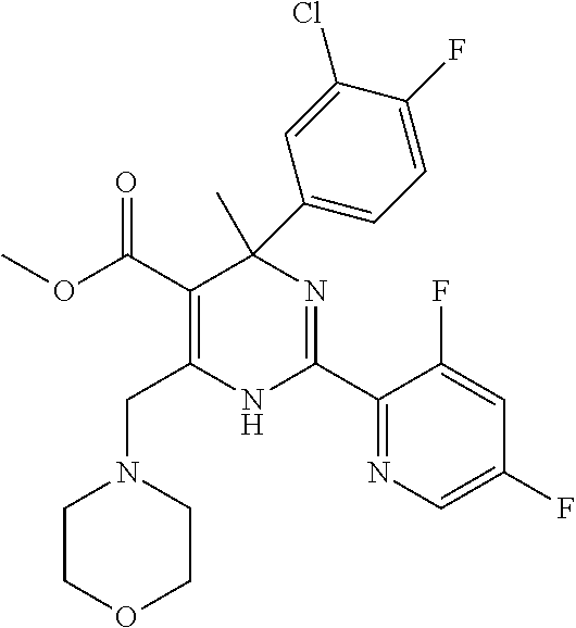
C(C1=C(CN2CCOCC2)NC(C2=NC=C(F)C=C2F)=NC1(C)C1=CC=C(F)C(Cl)=C1)(=O)OC
